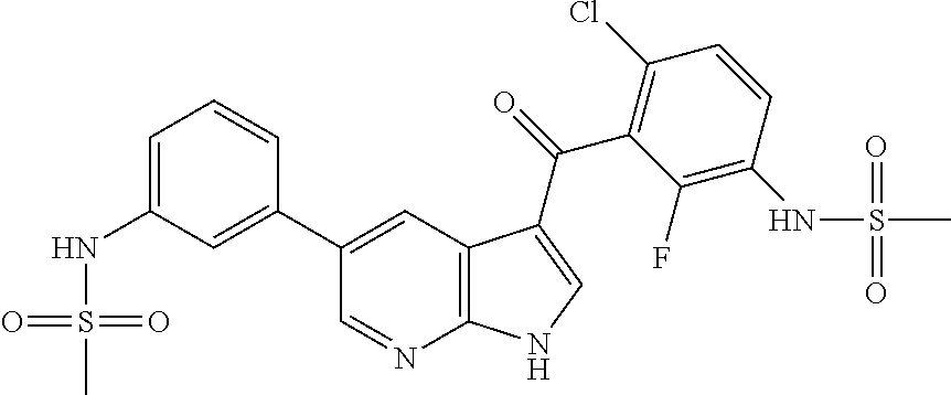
C12=C(C=C(C3=CC(NS(C)(=O)=O)=CC=C3)C=N1)C(C(=O)C1=C(Cl)C=CC(NS(C)(=O)=O)=C1F)=CN2
